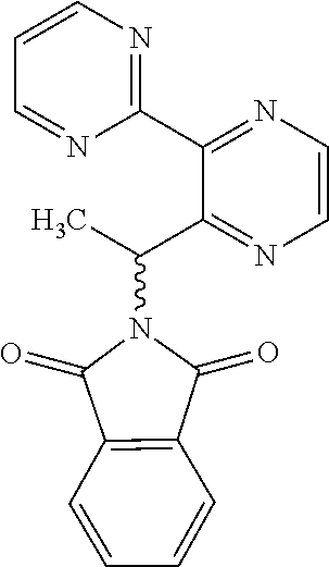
C1=CC=NC(C2=NC=CN=C2C(C)N2C(=O)C3=C(C2=O)C=CC=C3)=N1
